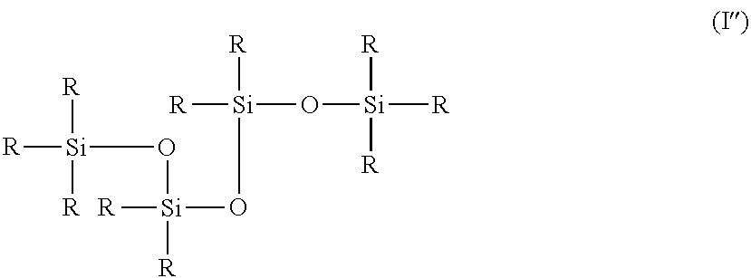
[R][Si]([R])([R])O[Si]([R])([R])O[Si]([R])(O[Si]([R])([R])[R])[R]
